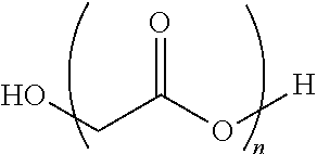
OCC(O[H])=O
